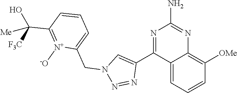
C12=C([OMe])C=CC=C1C(C1=CN(CC3=CC=CC(C(O)([Me])[F3C])=[N+]3[-O])N=N1)=NC(N)=N2
